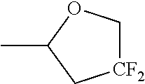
CC1C[CF2]CO1
